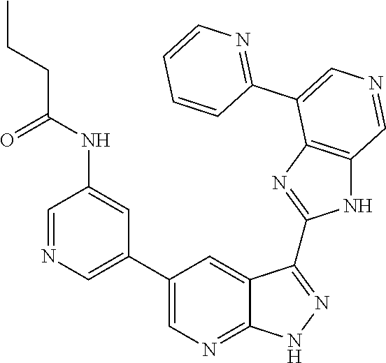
C1=NC=C(C2=CN=C3C(=C2)C(C2=NC4=C(N2)C=NC=C4C2=NC=CC=C2)=NN3)C=C1NC(CCC)=O
